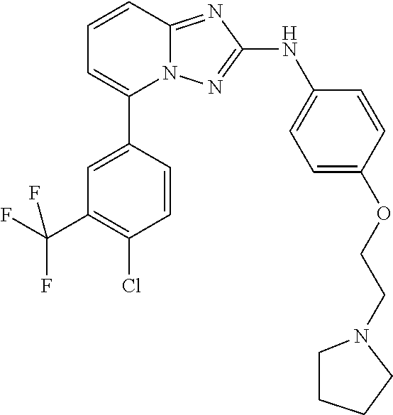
C1=CC2=NC(NC3=CC=C(OCCN4CCCC4)C=C3)=NN2C(C2=CC(C(F)(F)F)=C(Cl)C=C2)=C1
